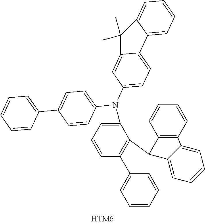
C1=CC=C2C(=C1)C1=C(C23C2=CC=CC=C2C2=C3C=CC=C2)C(N(C2=CC=C(C3=CC=CC=C3)C=C2)C2=CC=C3C(=C2)C(C)(C)C2=CC=CC=C32)=CC=C1
